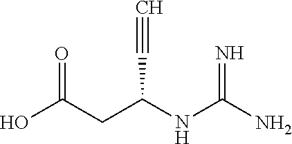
OC(=O)CC(C#C)NC(=N)N
